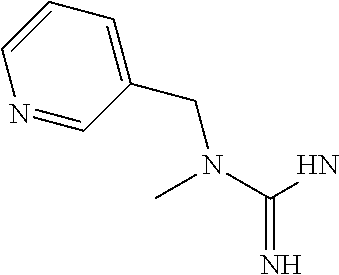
N(C(N)=N)(CC1=CC=CN=C1)C
